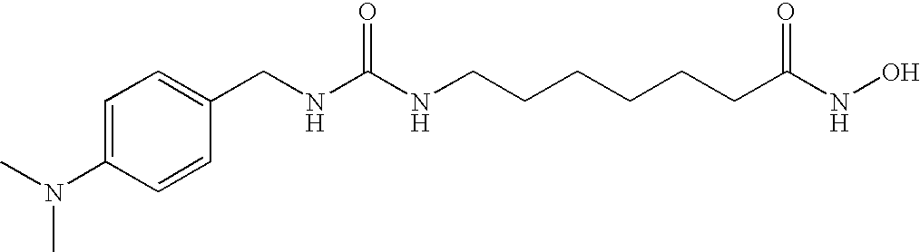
C1(CNC(NCCCCCCC(NO)=O)=O)=CC=C(N(C)C)C=C1
